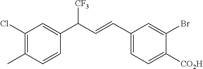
C1(C=CC(C2=CC(Cl)=C(C)C=C2)[CF3])=CC=C([CO2H])C(Br)=C1
